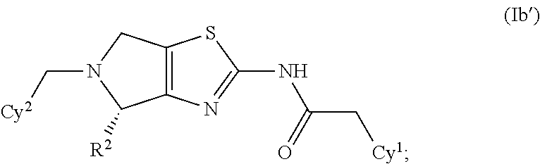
C12=C(N=C(NC(C[Cy1])=O)S1)C([R2])N(C[Cy2])C2
